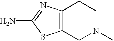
C12=C(CN(C)CC1)SC(N)=N2
